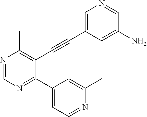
N1=CN=C(C2=CC=NC(C)=C2)C(C#CC2=CN=CC(N)=C2)=C1C
